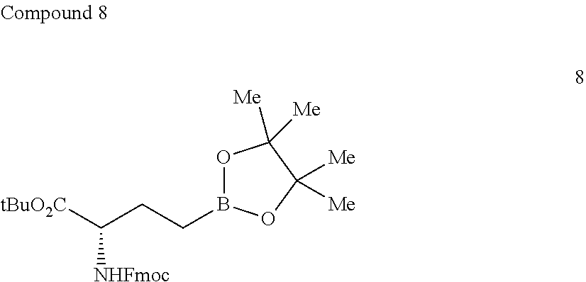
[tBuO2C]C(CCB1OC([Me])([Me])C([Me])([Me])O1)[NHFmoc]
